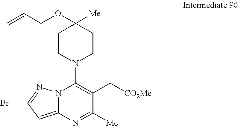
C1CN(C2=C(C[CO2Me])C([Me])=NC3=CC(Br)=NN23)CCC1(OCC=C)[Me]
